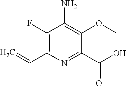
C1(C(O)=O)=NC(C=C)=C(F)C(N)=C1OC
